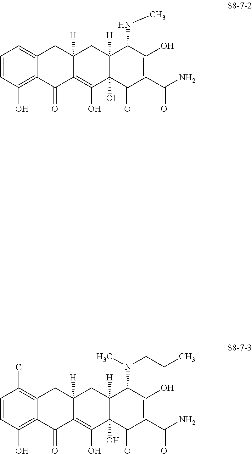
C1=CC(O)=C2C(=C1)CC1([H])C(=C(O)C3(O)C([H])(C1)C(NC)C(O)=C(C(N)=O)C3=O)C2=O.C1=CC(O)=C2C(=C1Cl)CC1([H])C(=C(O)C3(O)C([H])(C1)C(N(CCC)C)C(O)=C(C(N)=O)C3=O)C2=O
